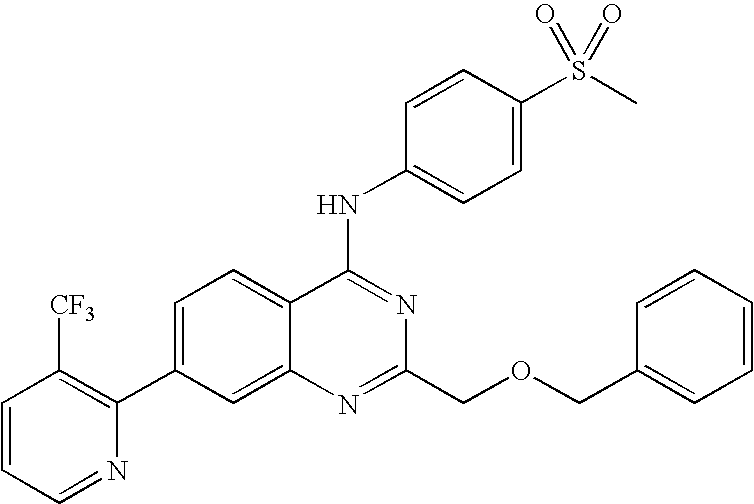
C1=CC=NC(C2=CC=C3C(=C2)N=C(COCC2=CC=CC=C2)N=C3NC2=CC=C(S(C)(=O)=O)C=C2)=C1[CF3]
